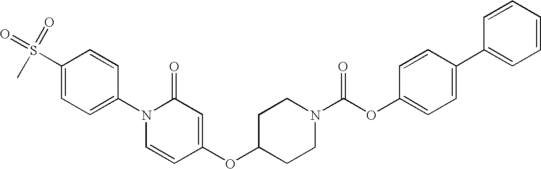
S(C1=CC=C(N2C=CC(OC3CCN(C(OC4=CC=C(C5=CC=CC=C5)C=C4)=O)CC3)=CC2=O)C=C1)(=O)(=O)C
